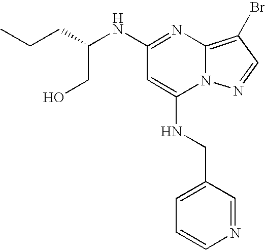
N(C1=NC2=C(Br)C=NN2C(NCC2=CC=CN=C2)=C1)C(CCC)CO
